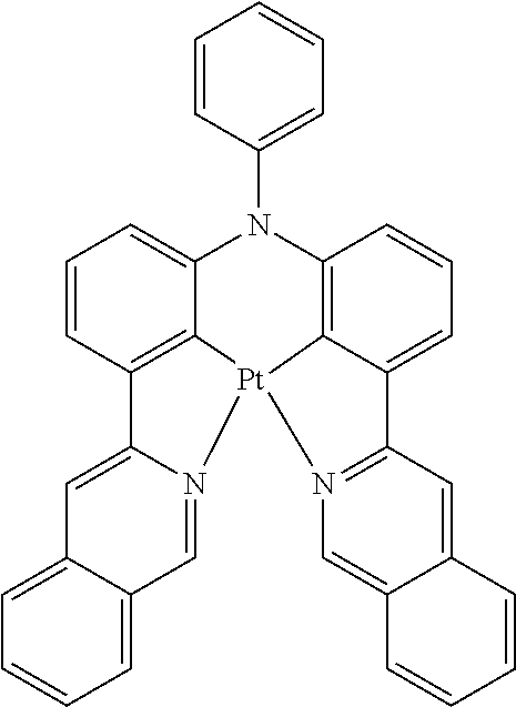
C12=CC3=CC=CC=C3C=N1[Pt]13C4=C2C=CC=C4N(C2=CC=CC=C2)C2=C1C(=CC=C2)C1=N3C=C2C(=C1)C=CC=C2
